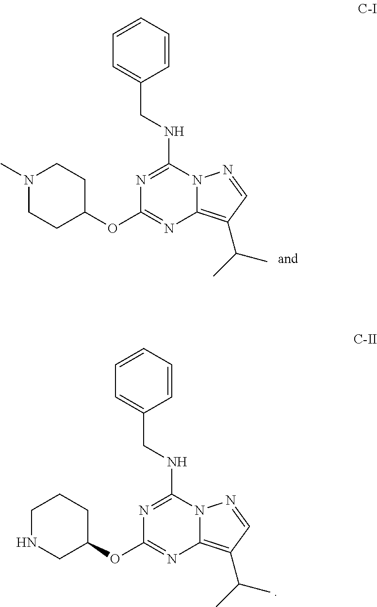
N1=C(NCC2=CC=CC=C2)N2C(=C(C(C)C)C=N2)N=C1OC1CCCNC1.N1=C(NCC2=CC=CC=C2)N2C(=C(C(C)C)C=N2)N=C1OC1CCN(C)CC1
